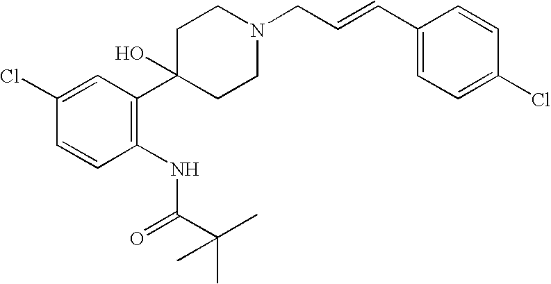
C1C(C2=C(NC(C(C)(C)C)=O)C=CC(Cl)=C2)(O)CCN(CC=CC2=CC=C(Cl)C=C2)C1
